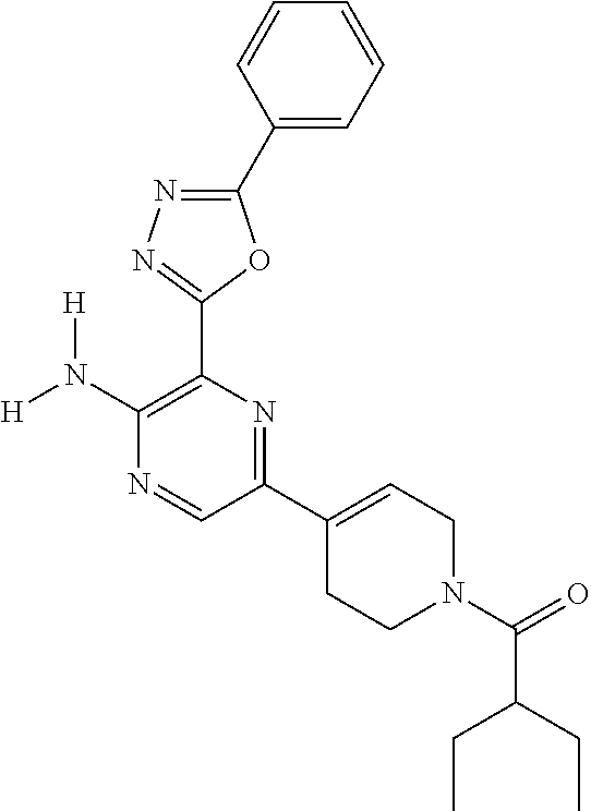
[H]N(C1=C(C2=NN=C(C3=CC=CC=C3)O2)N=C(C2=CCN(C(=O)C(CC)CC)CC2)C=N1)[H]
